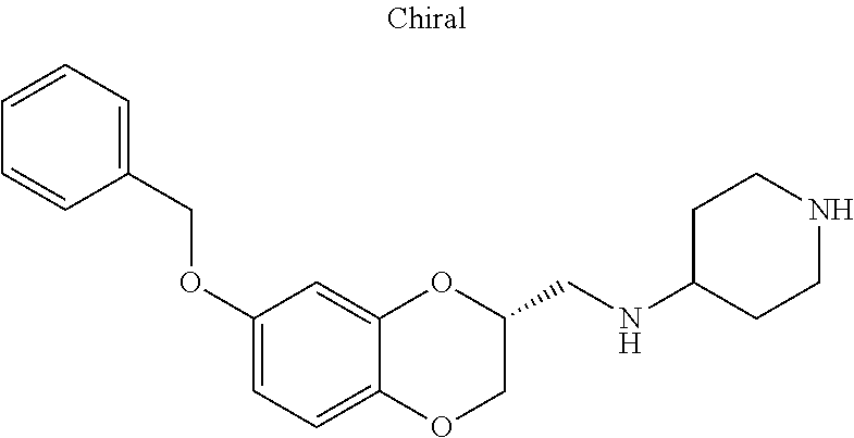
C12=CC=C(OCC3=CC=CC=C3)C=C1OC(CNC1CCNCC1)CO2
